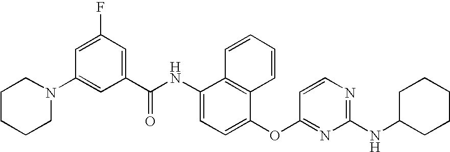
N1(C2=CC(C(NC3=CC=C(OC4=NC(NC5CCCCC5)=NC=C4)C4=C3C=CC=C4)=O)=CC(F)=C2)CCCCC1
